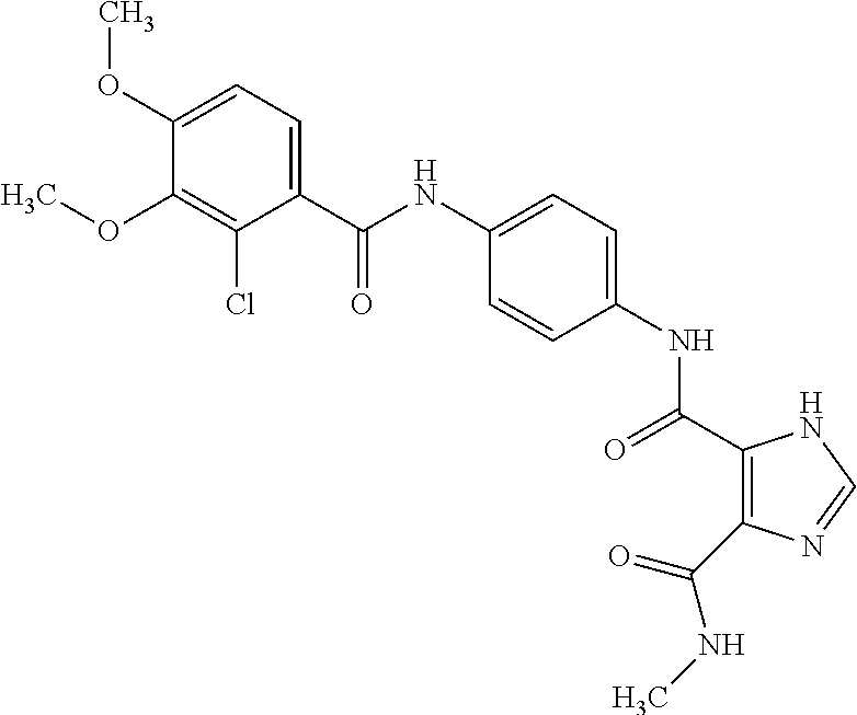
C(NC1=CC=C(NC(=O)C2=C(C(NC)=O)N=CN2)C=C1)(=O)C1=CC=C(OC)C(OC)=C1Cl
